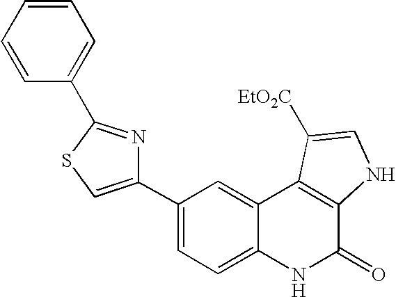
C1(C2=CSC(C3=CC=CC=C3)=N2)=CC=C2C(=C1)C1=C(C(=O)N2)NC=C1[EtO2C]
